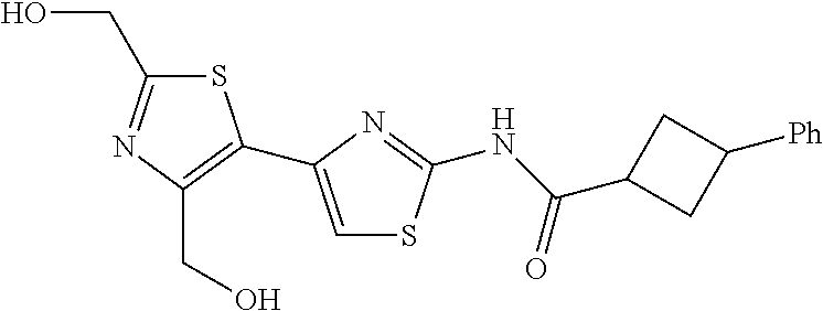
S1C(CO)=NC(CO)=C1C1=CSC(NC(C2CC([Ph])C2)=O)=N1
